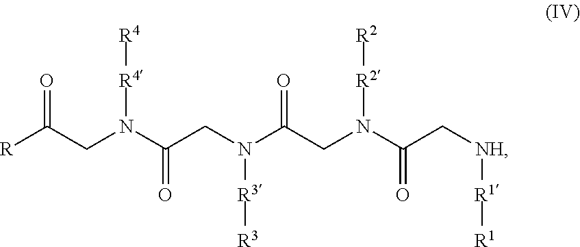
[R]C(CN(C(CN(C(CN(C(C[NH][R1][R1])=O)[R2][R2])=O)[R3][R3])=O)[R4][R4])=O
